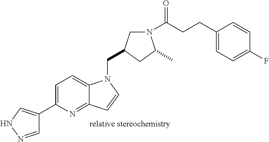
C1=NNC=C1C1=CC=C2C(=N1)C=CN2CC1CN(C(CCC2=CC=C(F)C=C2)=O)C(C)C1
